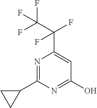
N1=C(C2CC2)N=C(O)C=C1C(C(F)(F)F)(F)F
